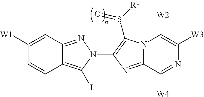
C12=C(I)N(C3=C(S([R1])=O)N4C(=N3)C([W4])=NC([W3])=C4[W2])N=C1C=C([W1])C=C2
